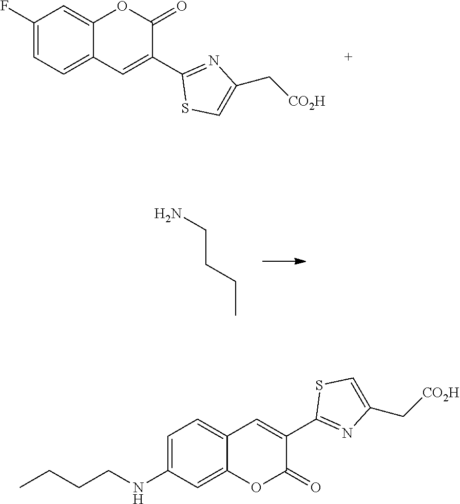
NCCCC.C1=C(F)C=C2C(=C1)C=C(C1=NC(C[CO2H])=CS1)C(=O)O2.C1=C(NCCCC)C=C2C(=C1)C=C(C1=NC(C[CO2H])=CS1)C(=O)O2
